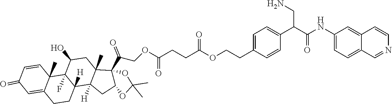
C1=CC2(C)C(=CC1=O)CCC1([H])C2(F)C(O)CC2(C)C1([H])CC1C2(C(COC(CCC(OCCC2=CC=C(C(C(=O)NC3=CC=C4C(=C3)C=CN=C4)CN)C=C2)=O)=O)=O)OC(C)(C)O1
